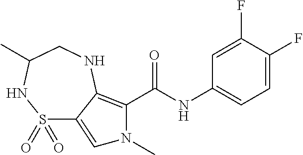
C1=C(F)C(F)=CC(NC(=O)C2=C3C(=CN2C)S(=O)(=O)NC(C)CN3)=C1
